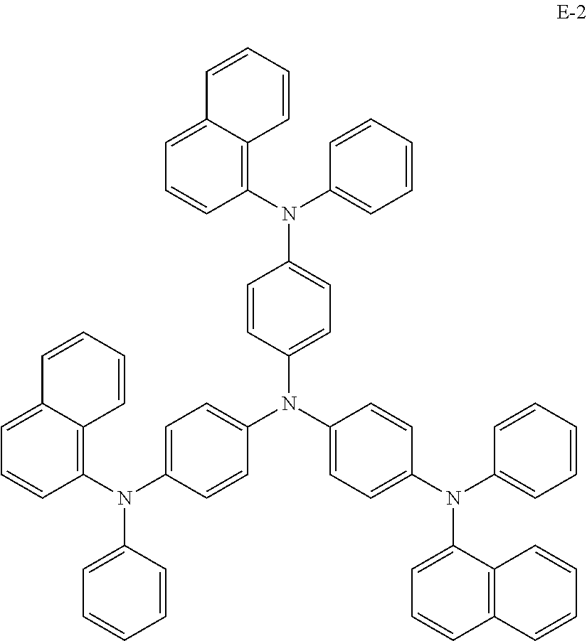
C1(N(C2=CC=C(N(C3=CC=C(N(C4=CC=CC=C4)C4=CC=CC5=C4C=CC=C5)C=C3)C3=CC=C(N(C4=C5C(=CC=C4)C=CC=C5)C4=CC=CC=C4)C=C3)C=C2)C2=CC=CC=C2)=C2C(=CC=C1)C=CC=C2
